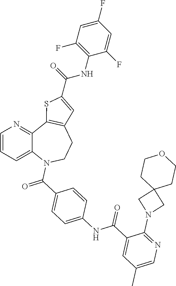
C1=CC=C2C(=N1)C1=C(CCN2C(C2=CC=C(NC(C3=CC(C)=CN=C3N3CC4(C3)CCOCC4)=O)C=C2)=O)C=C(C(NC2=C(F)C=C(F)C=C2F)=O)S1
